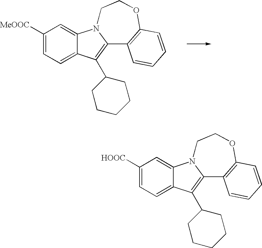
C1([MeOOC])=CC=C2C(=C1)N1C(=C2C2CCCCC2)C2=C(OCC1)C=CC=C2.C1([HOOC])=CC=C2C(=C1)N1C(=C2C2CCCCC2)C2=C(OCC1)C=CC=C2
